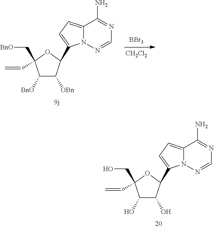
[CH2Cl2].[BBr3].C12=CC=C(C3C([OBn])C([BnO])C(C[BnO])(C=C)O3)N1N=CN=C2N.C12=CC=C(C3C(O)C(O)C(CO)(C=C)O3)N1N=CN=C2N
